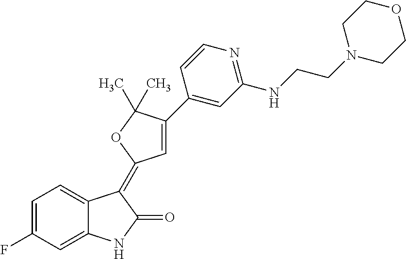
C1=C(F)C=C2C(=C1)C(=C1C=C(C3=CC(NCCN4CCOCC4)=NC=C3)C(C)(C)O1)C(=O)N2
